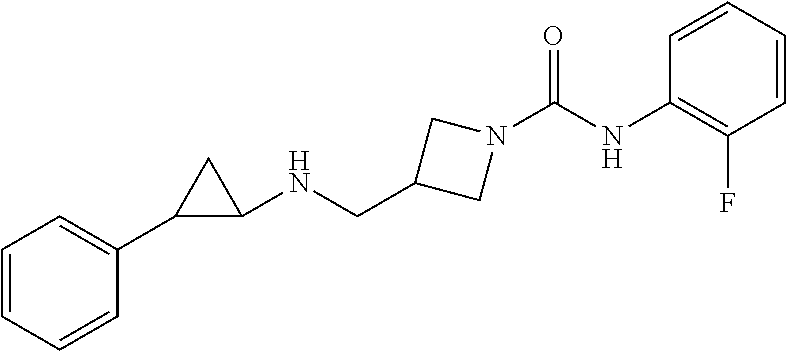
N(C1=C(F)C=CC=C1)C(N1CC(CNC2CC2C2=CC=CC=C2)C1)=O
